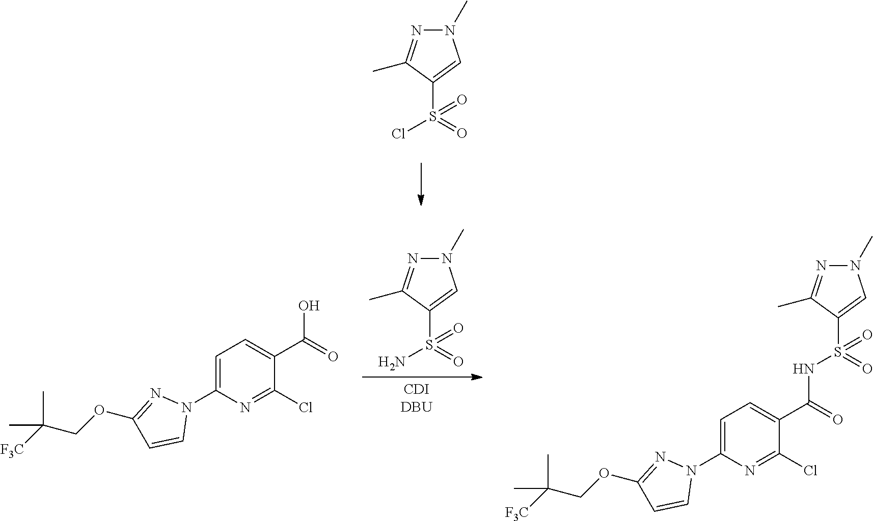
[CDIDBU].N1(C)N=C(C)C(S(=O)(N)=O)=C1.C1(C(O)=O)=CC=C(N2N=C(OCC([F3C])(C)C)C=C2)N=C1Cl.C1(C(=O)NS(C2=CN(C)N=C2C)(=O)=O)=CC=C(N2N=C(OCC([F3C])(C)C)C=C2)N=C1Cl.N1(C)N=C(C)C(S(=O)(Cl)=O)=C1
